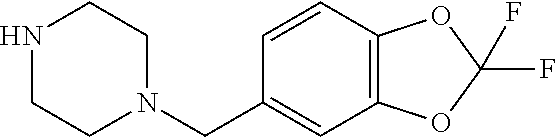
N1CCN(CC2=CC3=C(C=C2)OC(F)(F)O3)CC1
